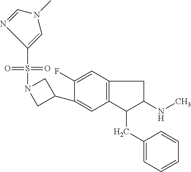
C1(S(=O)(=O)N2CC(C3=CC4=C(C=C3F)CC(NC)C4CC3=CC=CC=C3)C2)=CN(C)C=N1
